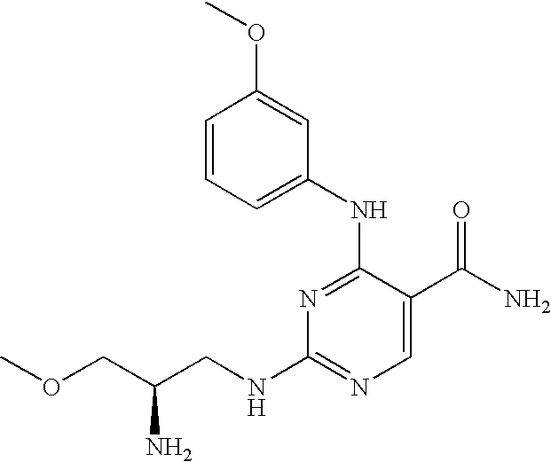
N1=C(NC2=CC=CC(OC)=C2)C(C(N)=O)=CN=C1NCC(COC)N
